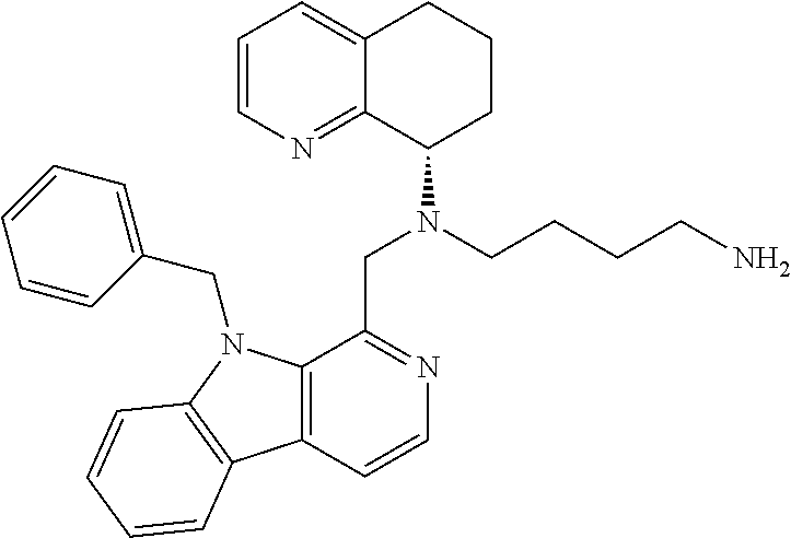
C1=CN=C2C(=C1)CCCC2N(CCCCN)CC1=NC=CC2=C1N(CC1=CC=CC=C1)C1=C2C=CC=C1
